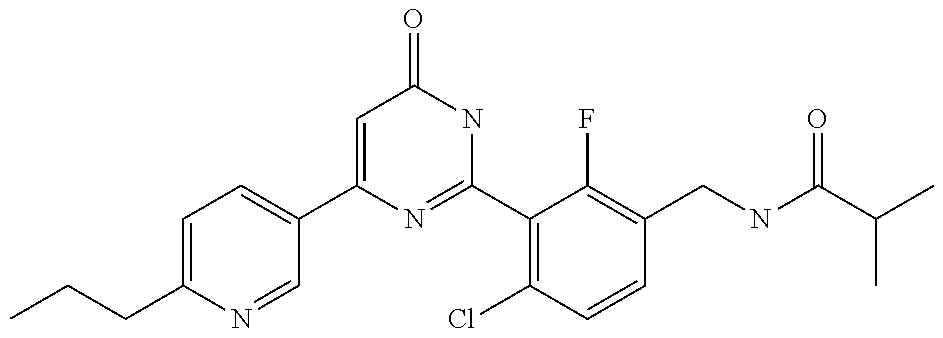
C1(C2=CC=C(CCC)N=C2)=CC(=O)NC(C2=C(Cl)C=CC(CNC(C(C)C)=O)=C2F)=N1
